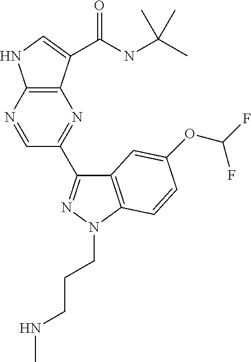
C1=NC2=C(N=C1C1=NN(CCCNC)C3=C1C=C(OC(F)F)C=C3)C(C(NC(C)(C)C)=O)=CN2
